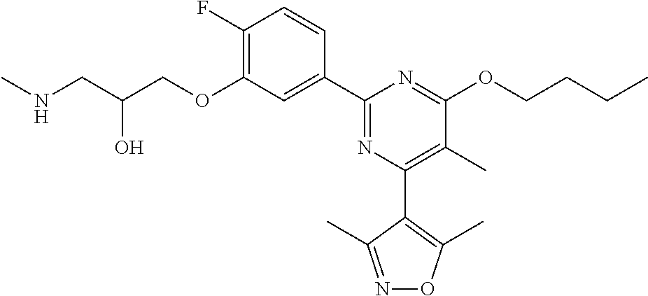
C1(F)=C(OCC(CNC)O)C=C(C2=NC(C3=C(C)ON=C3C)=C(C)C(OCCCC)=N2)C=C1
